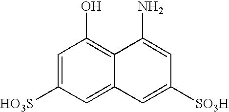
C1=C([HO3S])C=C2C(=C1O)C(N)=CC([SO3H])=C2
